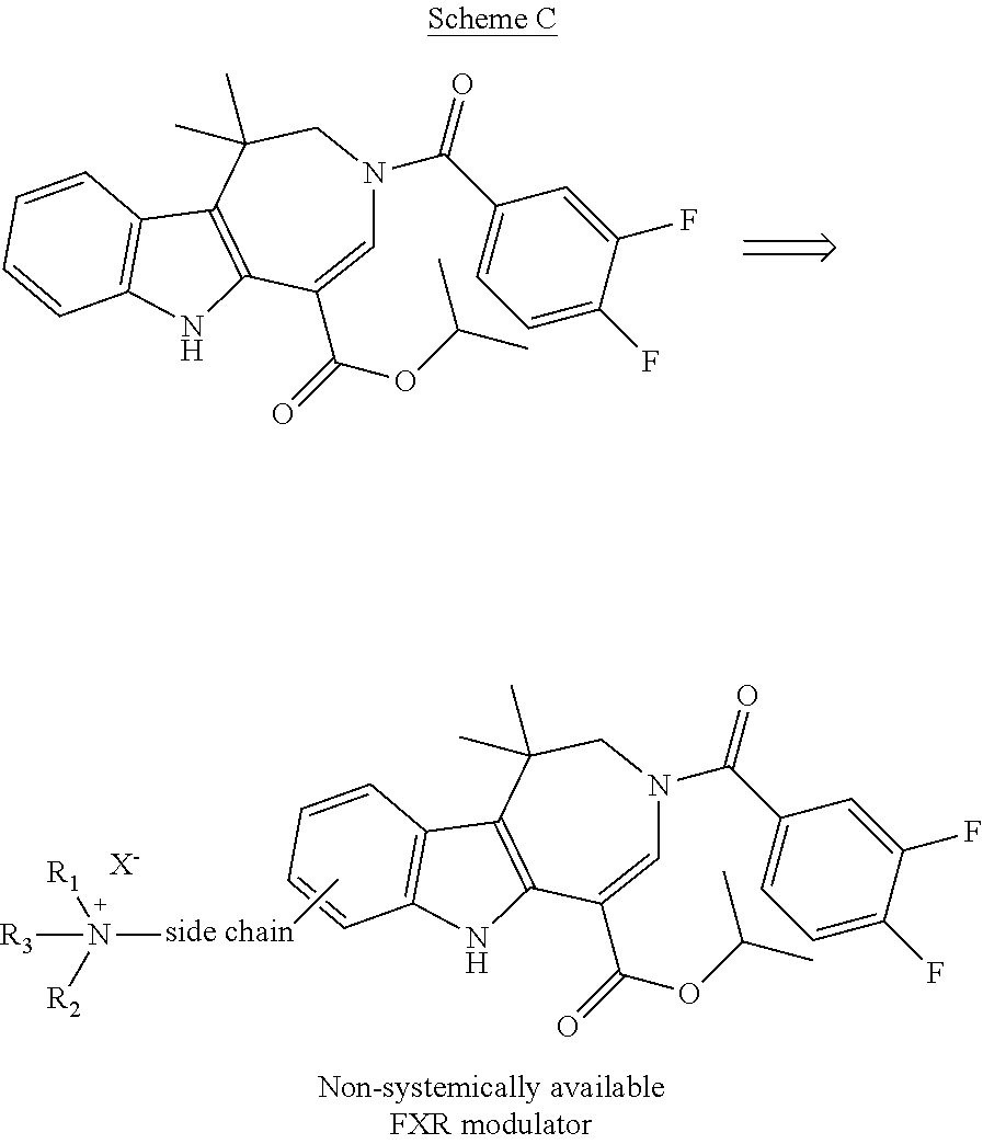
C1=C(C(=O)OC(C)C)C2=C(C(C)(C)CN1C(C1=CC=C(F)C(F)=C1)=O)C1=C(N2)C=CC=C1.C[side chain]N([R2])([R1])[R3].[X-].C1=C(C(=O)OC(C)C)C2=C(C(C)(C)CN1C(C1=CC=C(F)C(F)=C1)=O)C1=C(N2)C=CC=C1
